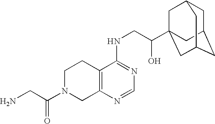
NCC(N1CC2=C(CC1)C(NCC(O)C13CC4CC(CC(C1)C4)C3)=NC=N2)=O
